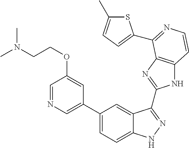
C1(C2=CN=CC(OCCN(C)C)=C2)=CC=C2C(=C1)C(C1=NC3=C(N1)C=CN=C3C1=CC=C(C)S1)=NN2
